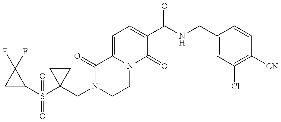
C1C(S(C2(CN3CCN4C(=CC=C(C(NCC5=CC(Cl)=C([CN])C=C5)=O)C4=O)C3=O)CC2)(=O)=O)C1(F)F
